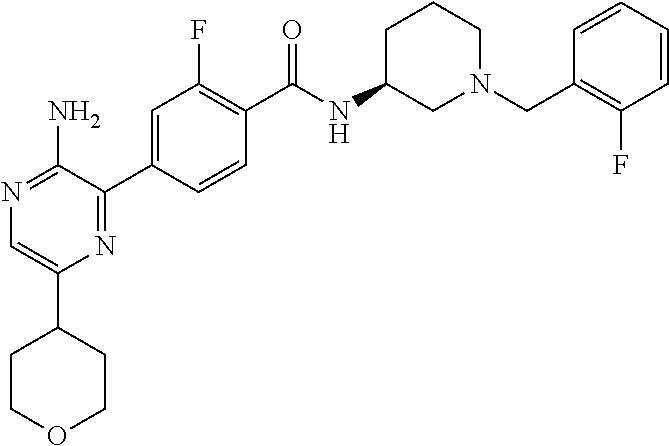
N1=C(N)C(C2=CC(F)=C(C(NC3CN(CC4=C(F)C=CC=C4)CCC3)=O)C=C2)=NC(C2CCOCC2)=C1
